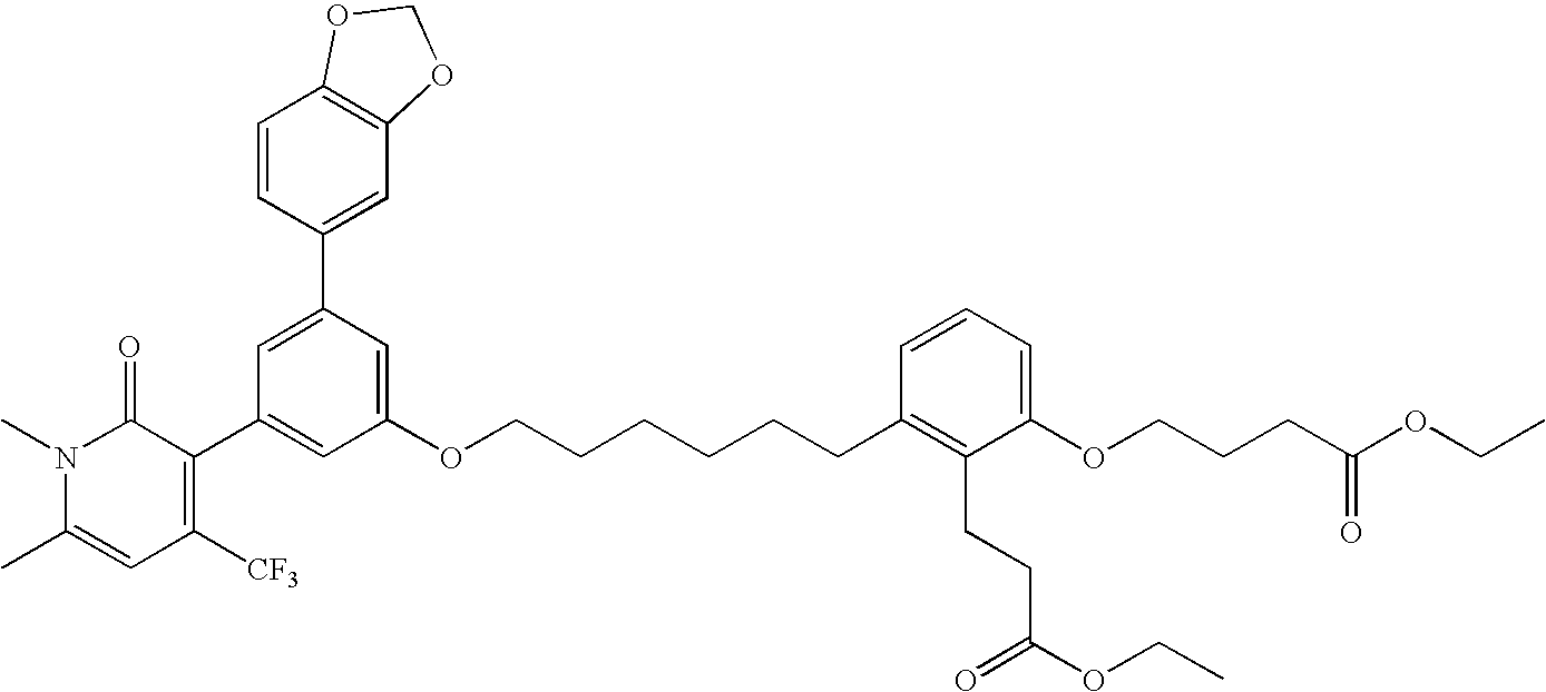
C1=C(C2=CC3=C(C=C2)OCO3)C=C(OCCCCCCC2=C(CCC(OCC)=O)C(OCCCC(OCC)=O)=CC=C2)C=C1C1=C([CF3])C=C(C)N(C)C1=O
